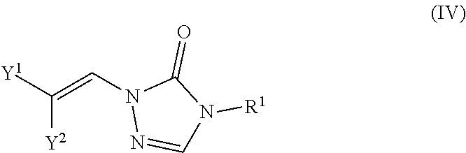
C([Y2])(=CN1N=CN([R1])C1=O)[Y1]
